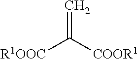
[R1OOC]C([COOR1])=C
